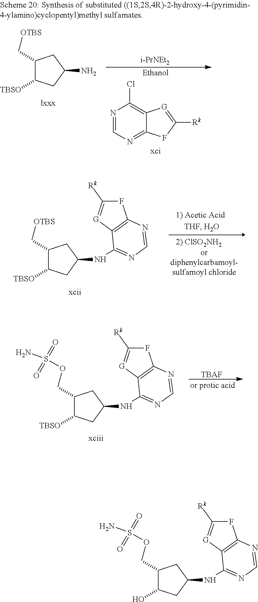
C1(C[OTBS])C([TBSO])CC(N)C1.N1=CN=C2C(=C1Cl)[G]=C([Rk])F2.[i-PrNEt2].[TBAF].C1(COS(=O)(=O)N)C([TBSO])CC(NC2=NC=NC3=C2[G]=C([Rk])F3)C1.C1(C[OTBS])C([TBSO])CC(NC2=NC=NC3=C2[G]=C([Rk])F3)C1.C1(COS(=O)(=O)N)C(O)CC(NC2=NC=NC3=C2[G]=C([Rk])F3)C1
